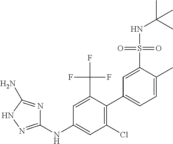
C1(NC2=CC(Cl)=C(C3=CC=C(C)C(S(NC(C)(C)C)(=O)=O)=C3)C(C(F)(F)F)=C2)=NNC(N)=N1
